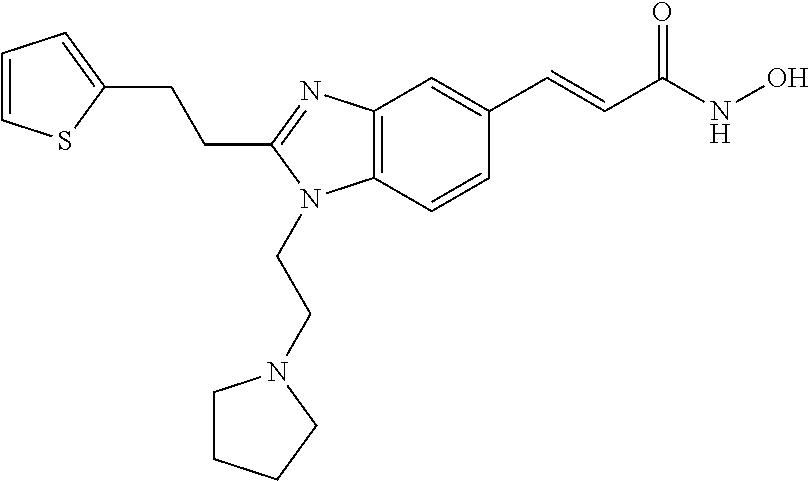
C1(CCC2=NC3=C(N2CCN2CCCC2)C=CC(C=CC(NO)=O)=C3)=CC=CS1
